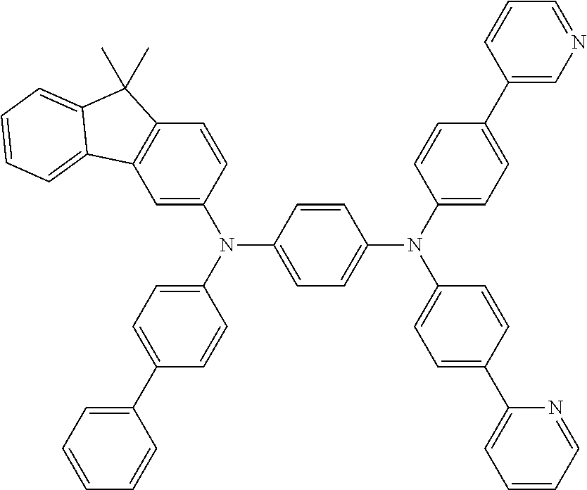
C1=C(N(C2=CC=C(N(C3=CC=C(C4=CC=CC=N4)C=C3)C3=CC=C(C4=CN=CC=C4)C=C3)C=C2)C2=CC=C(C3=CC=CC=C3)C=C2)C=CC2=C1C1=CC=CC=C1C2(C)C
